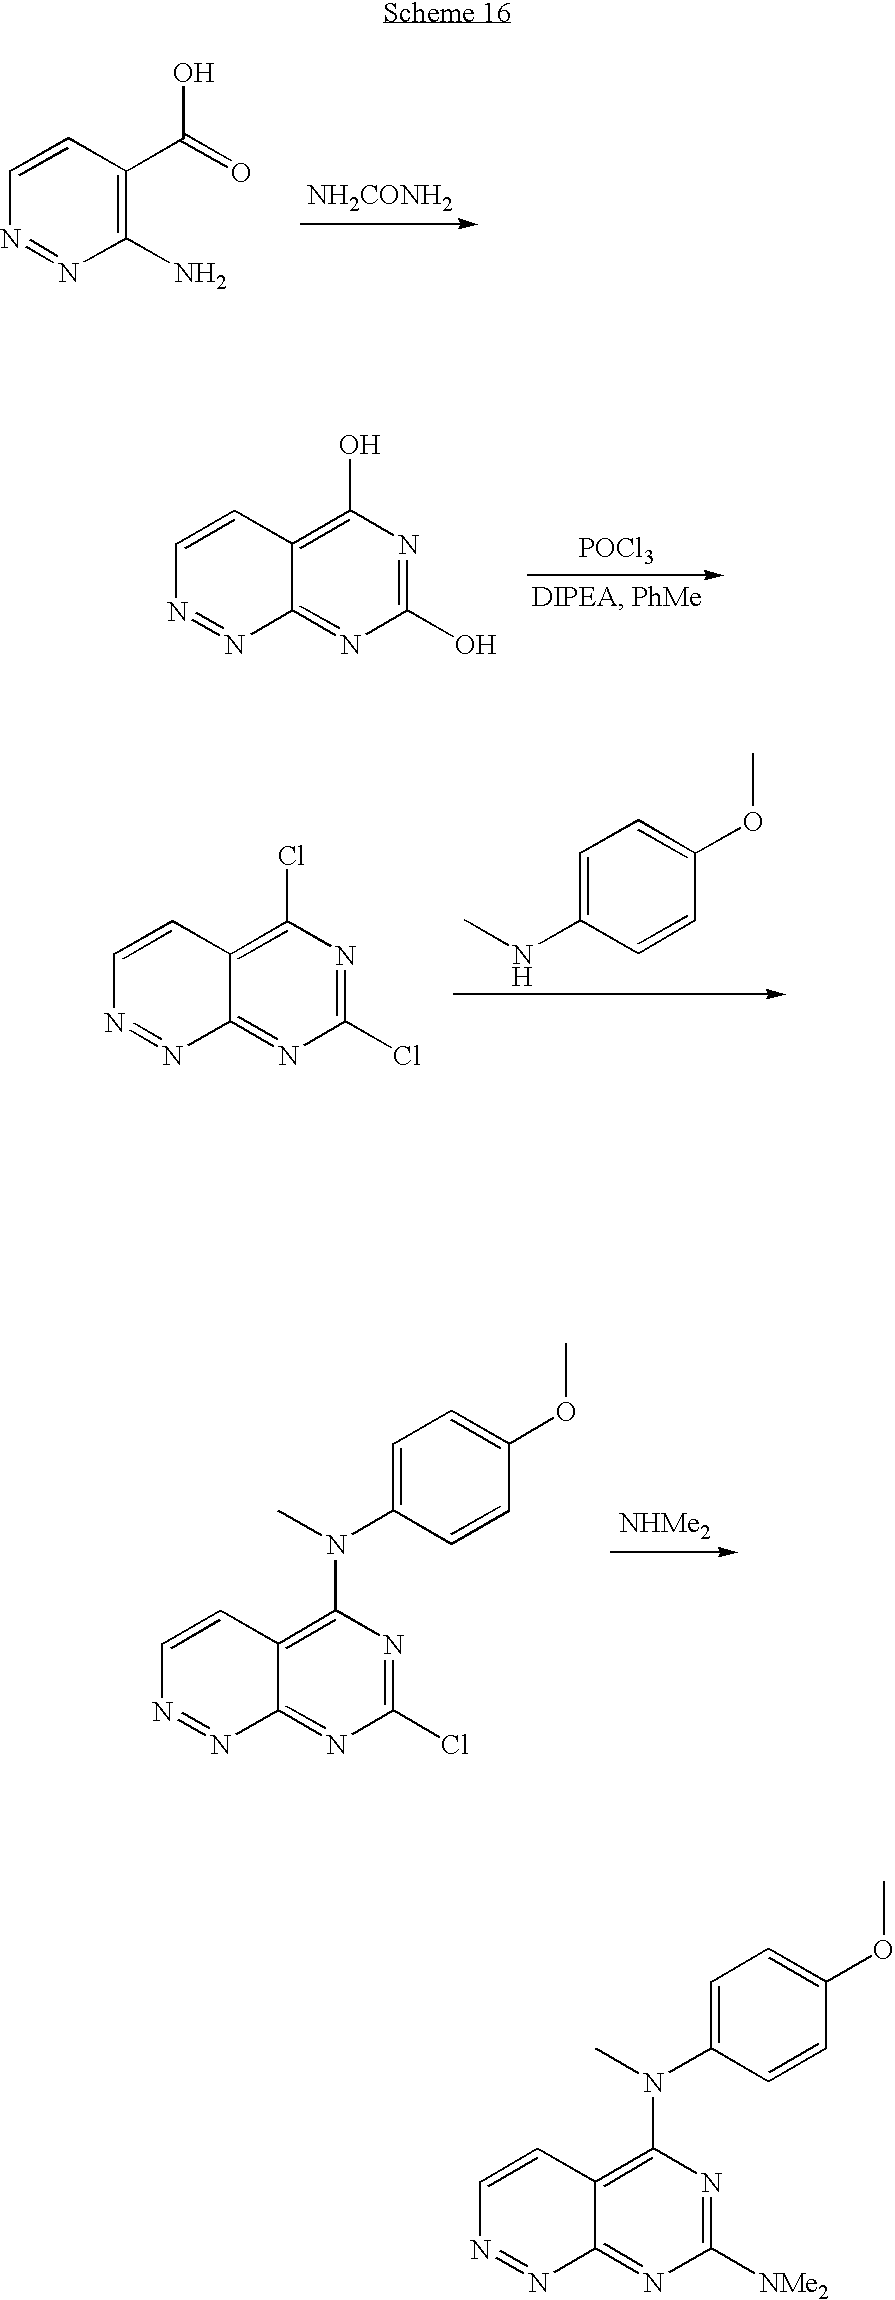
[POCl3].C1=CC2=C(O)N=C(O)N=C2N=N1.C1=C(NC)C=CC(OC)=C1.C1=CC2=C(Cl)N=C(Cl)N=C2N=N1.[NHMe2].C1=C(N(C)C2=C3C(=NC(Cl)=N2)N=NC=C3)C=CC(OC)=C1.C1=CC(C(=O)O)=C(N)N=N1.[NH2CONH2].C1=C(N(C)C2=C3C(=NC([NMe2])=N2)N=NC=C3)C=CC(OC)=C1
